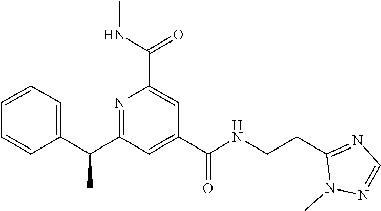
C1=CC=C(C(C2=NC(C(NC)=O)=CC(C(NCCC3=NC=NN3C)=O)=C2)C)C=C1
